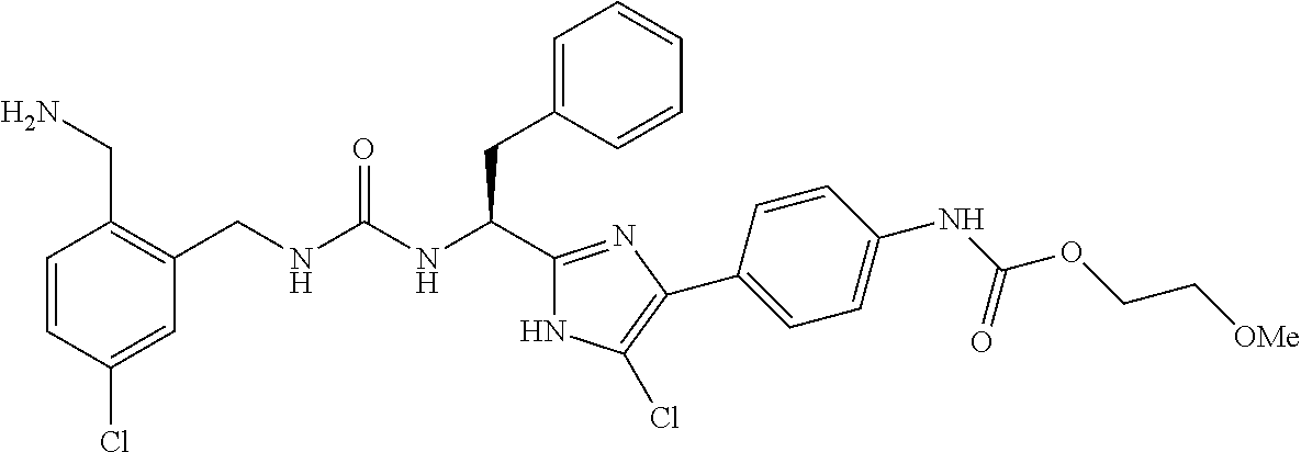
C(NC(CC1=CC=CC=C1)C1=NC(C2=CC=C(NC(OCC[OMe])=O)C=C2)=C(Cl)N1)(=O)NCC1=C(CN)C=CC(Cl)=C1
